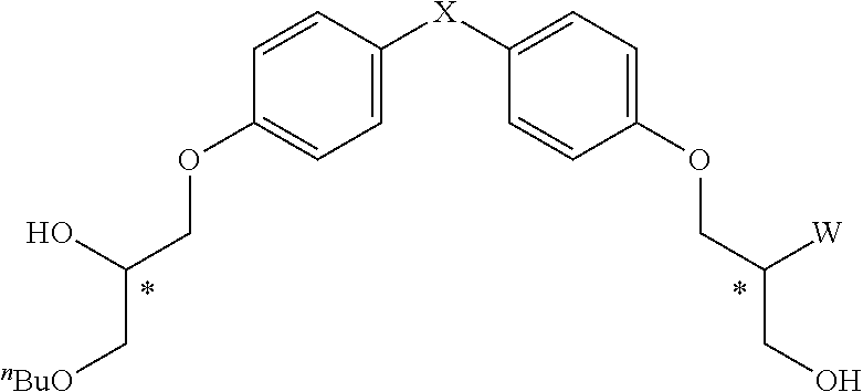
C1=CC([X]C2=CC=C(OCC([W])CO)C=C2)=CC=C1OCC(O)C[nBuO]
